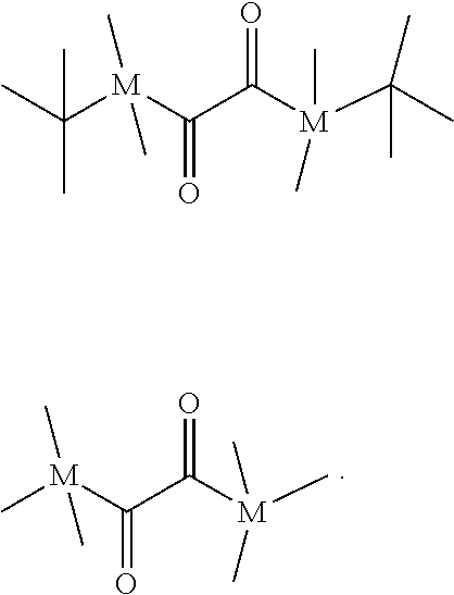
C[M](C(=O)C(=O)[M](C)(C)C)(C)C.CC([M](C(=O)C(=O)[M](C(C)(C)C)(C)C)(C)C)(C)C
